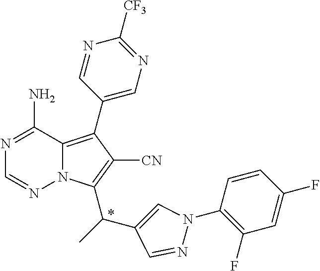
N1=C(N)C2=C(C3=CN=C([CF3])N=C3)C([CN])=C(C(C)C3=CN(C4=C(F)C=C(F)C=C4)N=C3)N2N=C1
